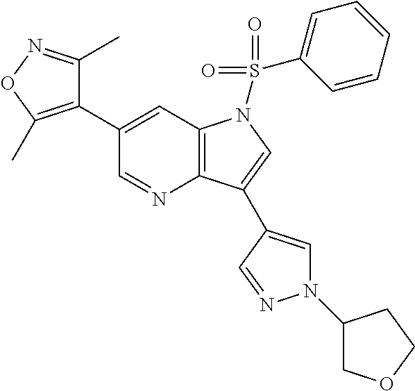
C1(C2=C(C)ON=C2C)=CC2=C(N=C1)C(C1=CN(C3COCC3)N=C1)=CN2S(=O)(=O)C1=CC=CC=C1
